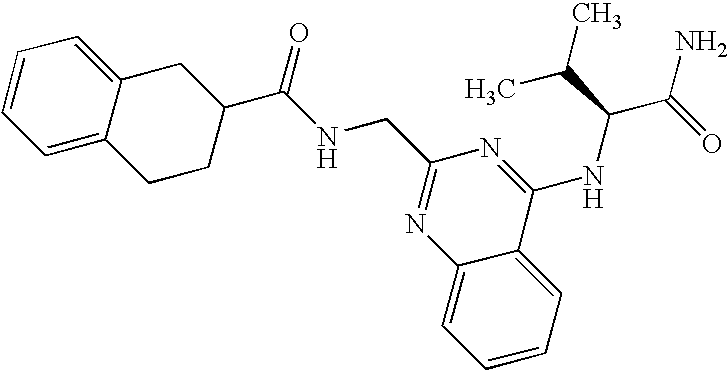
C1=C2C(=CC=C1)CC(C(NCC1=NC3=CC=CC=C3C(NC(C(C)C)C(=O)N)=N1)=O)CC2
